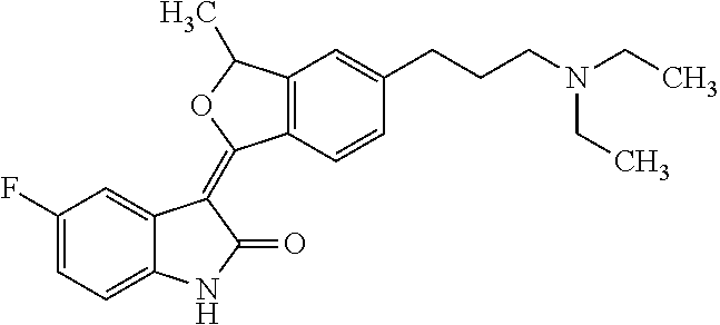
C1(F)=CC=C2C(=C1)C(=C1C3=C(C=C(CCCN(CC)CC)C=C3)C(C)O1)C(=O)N2
